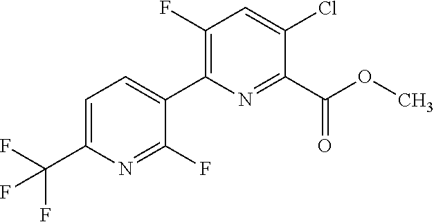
O(C)C(C1=NC(C2=CC=C(C(F)(F)F)N=C2F)=C(F)C=C1Cl)=O
